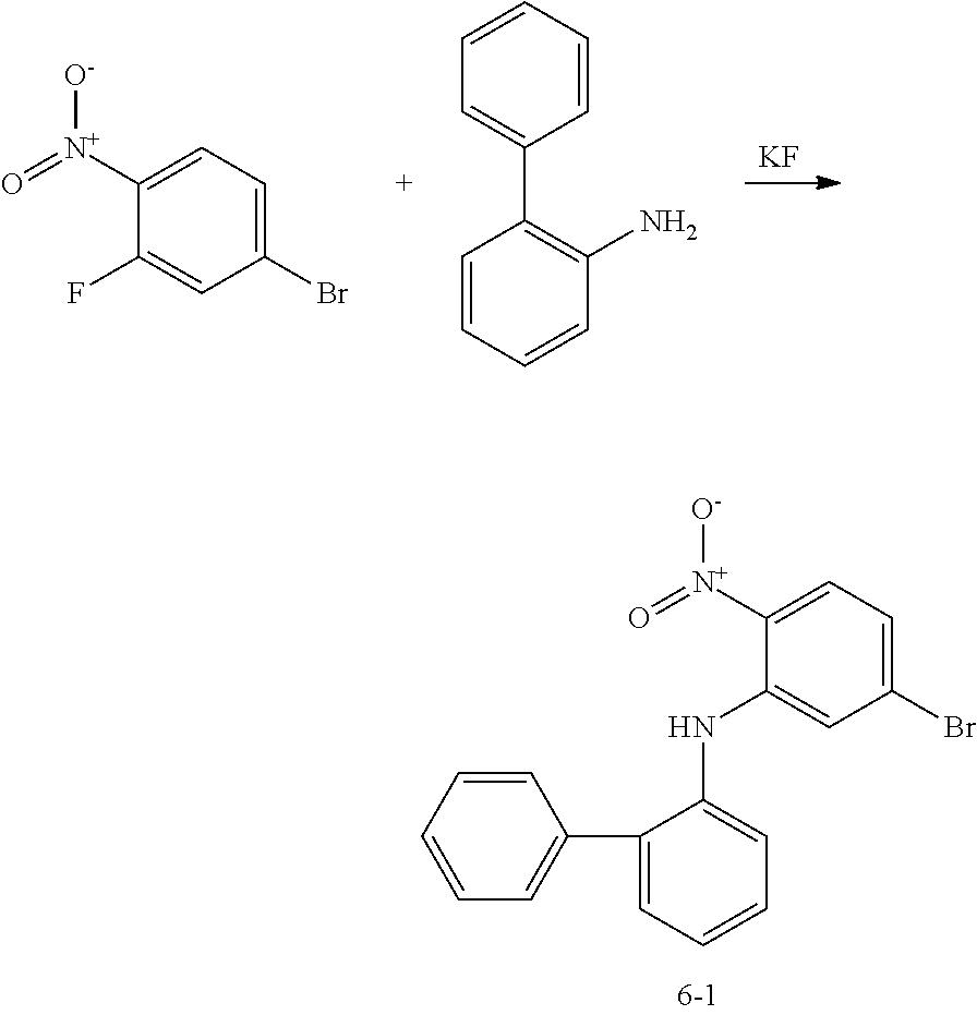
[KF].C1(F)=CC(Br)=CC=C1[N+](=O)[O-].C1=CC=CC(N)=C1C1=CC=CC=C1.C1=C(C2=CC=CC=C2)C(NC2=CC(Br)=CC=C2[N+](=O)[O-])=CC=C1
